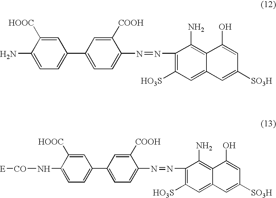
C1(N=NC2=C([HO3S])C=C3C(=C2N)C(O)=CC([SO3H])=C3)=CC=C(C2=CC=C(N)C([HOOC])=C2)C=C1[COOH].C1(N=NC2=C([HO3S])C=C3C(=C2N)C(O)=CC([SO3H])=C3)=CC=C(C2=CC=C(N[CO][E])C([HOOC])=C2)C=C1[COOH]
